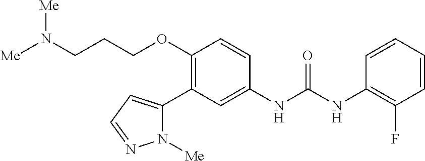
C1(OCCCN([Me])[Me])=C(C2=CC=NN2[Me])C=C(NC(NC2=C(F)C=CC=C2)=O)C=C1
